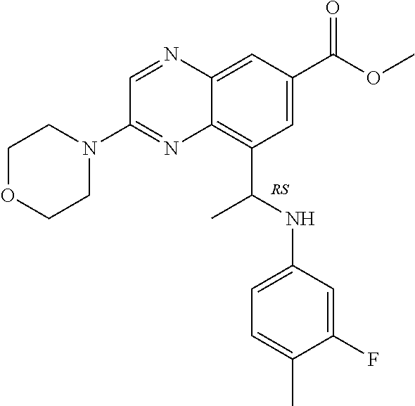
C12=C(C(NC3=CC=C(C)C(F)=C3)C)C=C(C(OC)=O)C=C1N=CC(N1CCOCC1)=N2
